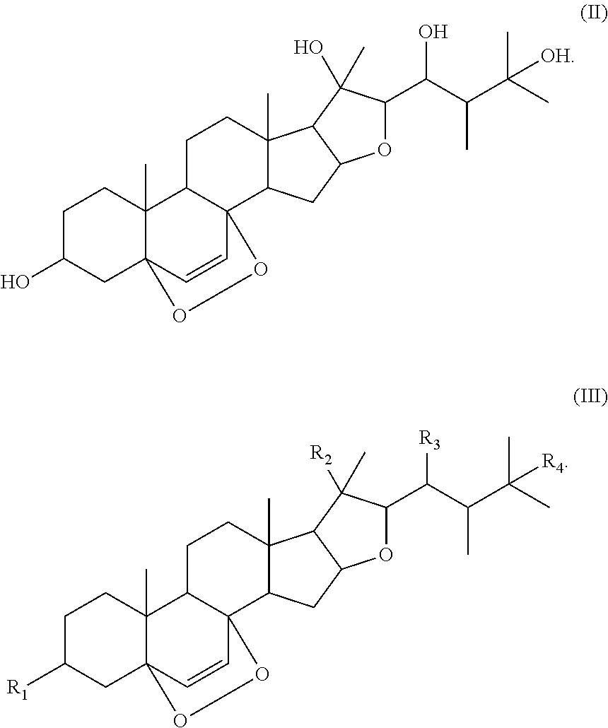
C1C([R1])CC23C(C)(C1)C1C(C=C2)(C2C(C)(CC1)C1C(C2)OC(C(C(C(C)(C)[R4])C)[R3])C1([R2])C)OO3.C1C(O)CC23C(C)(C1)C1C(C=C2)(C2C(C)(CC1)C1C(C2)OC(C(C(C(C)(C)[OH])C)O)C1(O)C)OO3
